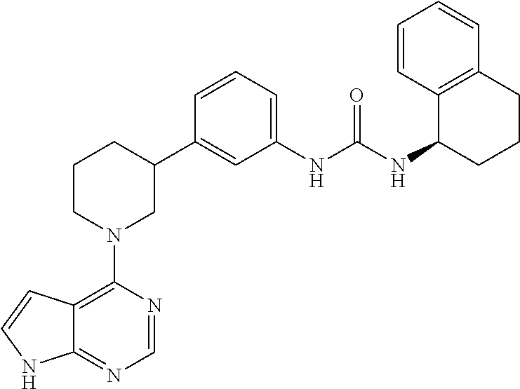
C12=C(N3CC(C4=CC(NC(NC5CCCC6=C5C=CC=C6)=O)=CC=C4)CCC3)N=CN=C1NC=C2
